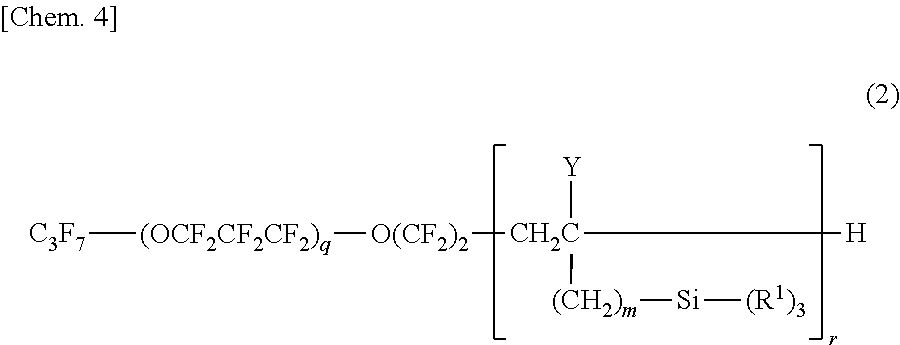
[C3F7][(OCF2CF2CF2)q][O(CF2)2][CH2C]([Y])([(CH2)m][Si][(R1)3])[H]
